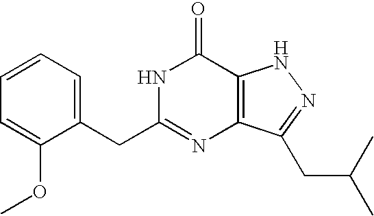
C1=C(CC2=NC3=C(C(=O)N2)NN=C3CC(C)C)C(OC)=CC=C1
